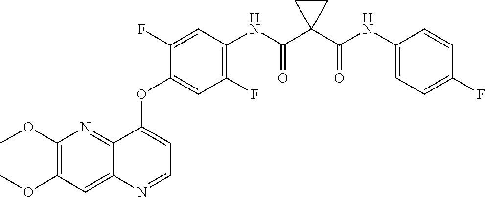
C1(OC)=C(OC)C=C2C(=N1)C(OC1=CC(F)=C(NC(C3(C(NC4=CC=C(F)C=C4)=O)CC3)=O)C=C1F)=CC=N2
